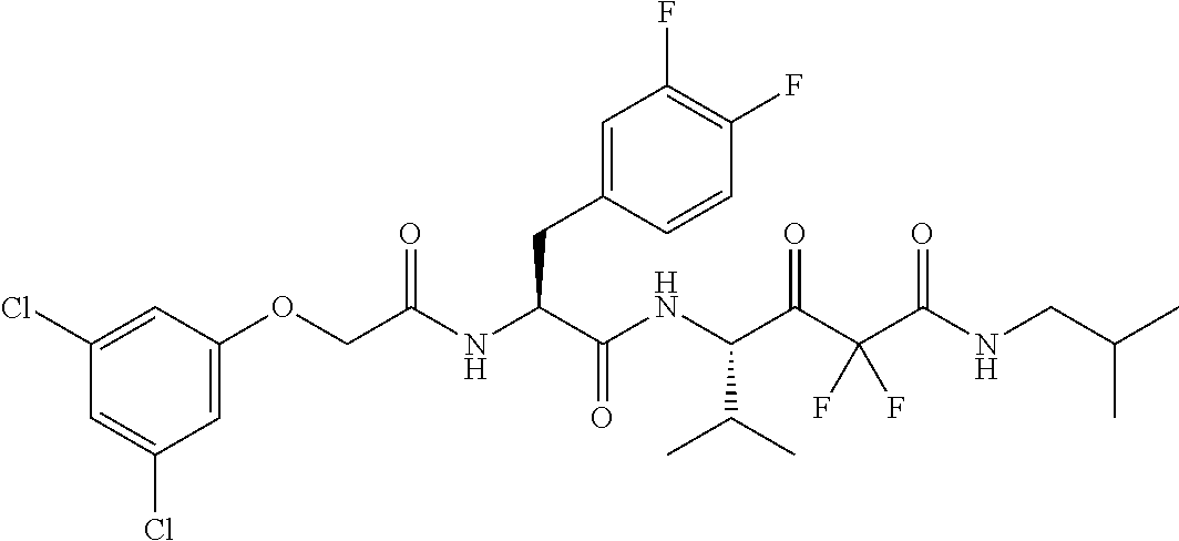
C1=C(Cl)C=C(Cl)C=C1OCC(NC(C(NC(C(C(C(NCC(C)C)=O)(F)F)=O)C(C)C)=O)CC1=CC(F)=C(F)C=C1)=O
